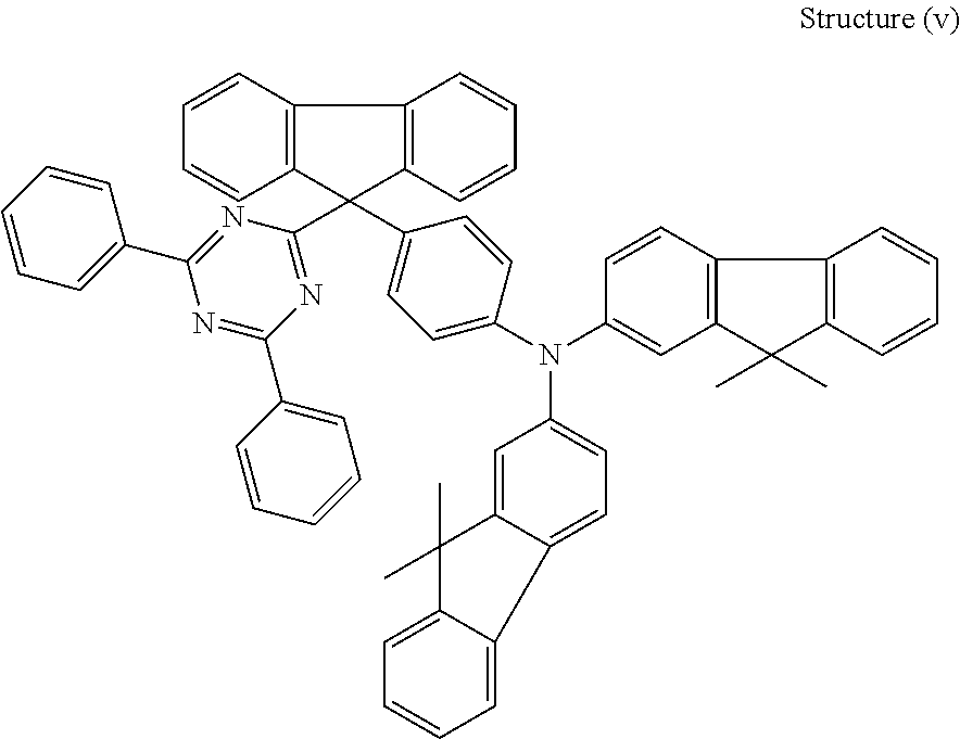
C1(C2(C3=CC=C(N(C4=CC5=C(C=C4)C4=C(C5(C)C)C=CC=C4)C4=CC=C5C(=C4)C(C)(C)C4=CC=CC=C54)C=C3)C3=C(C4=C2C=CC=C4)C=CC=C3)=NC(C2=CC=CC=C2)=NC(C2=CC=CC=C2)=N1
